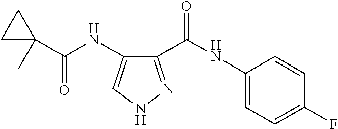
C1(C(NC2=CC=C(F)C=C2)=O)=NNC=C1NC(C1(C)CC1)=O
